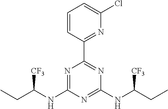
N1=C(NC(CC)[CF3])N=C(NC(CC)[CF3])N=C1C1=NC(Cl)=CC=C1
